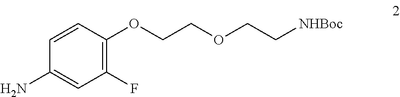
NC1=CC(F)=C(OCCOCC[NHBoc])C=C1
